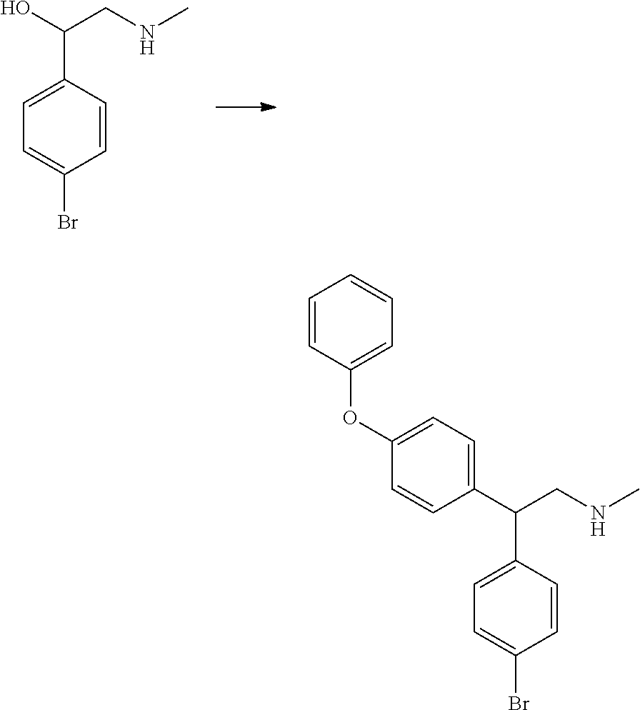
OC(CNC)C1=CC=C(Br)C=C1.C1=CC(C(CNC)C2=CC=C(Br)C=C2)=CC=C1OC1=CC=CC=C1
